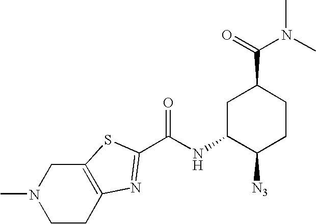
[N3]C1CCC(C(=O)N(C)C)CC1NC(=O)C1=NC2=C(CN(C)CC2)S1
